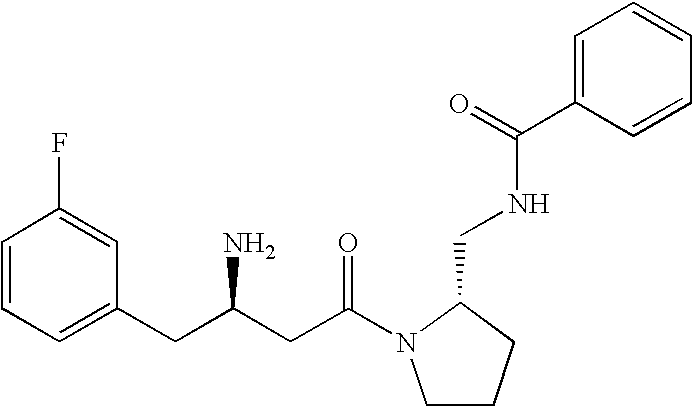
C1=CC=C(CC(CC(=O)N2CCCC2CNC(C2=CC=CC=C2)=O)N)C=C1F
